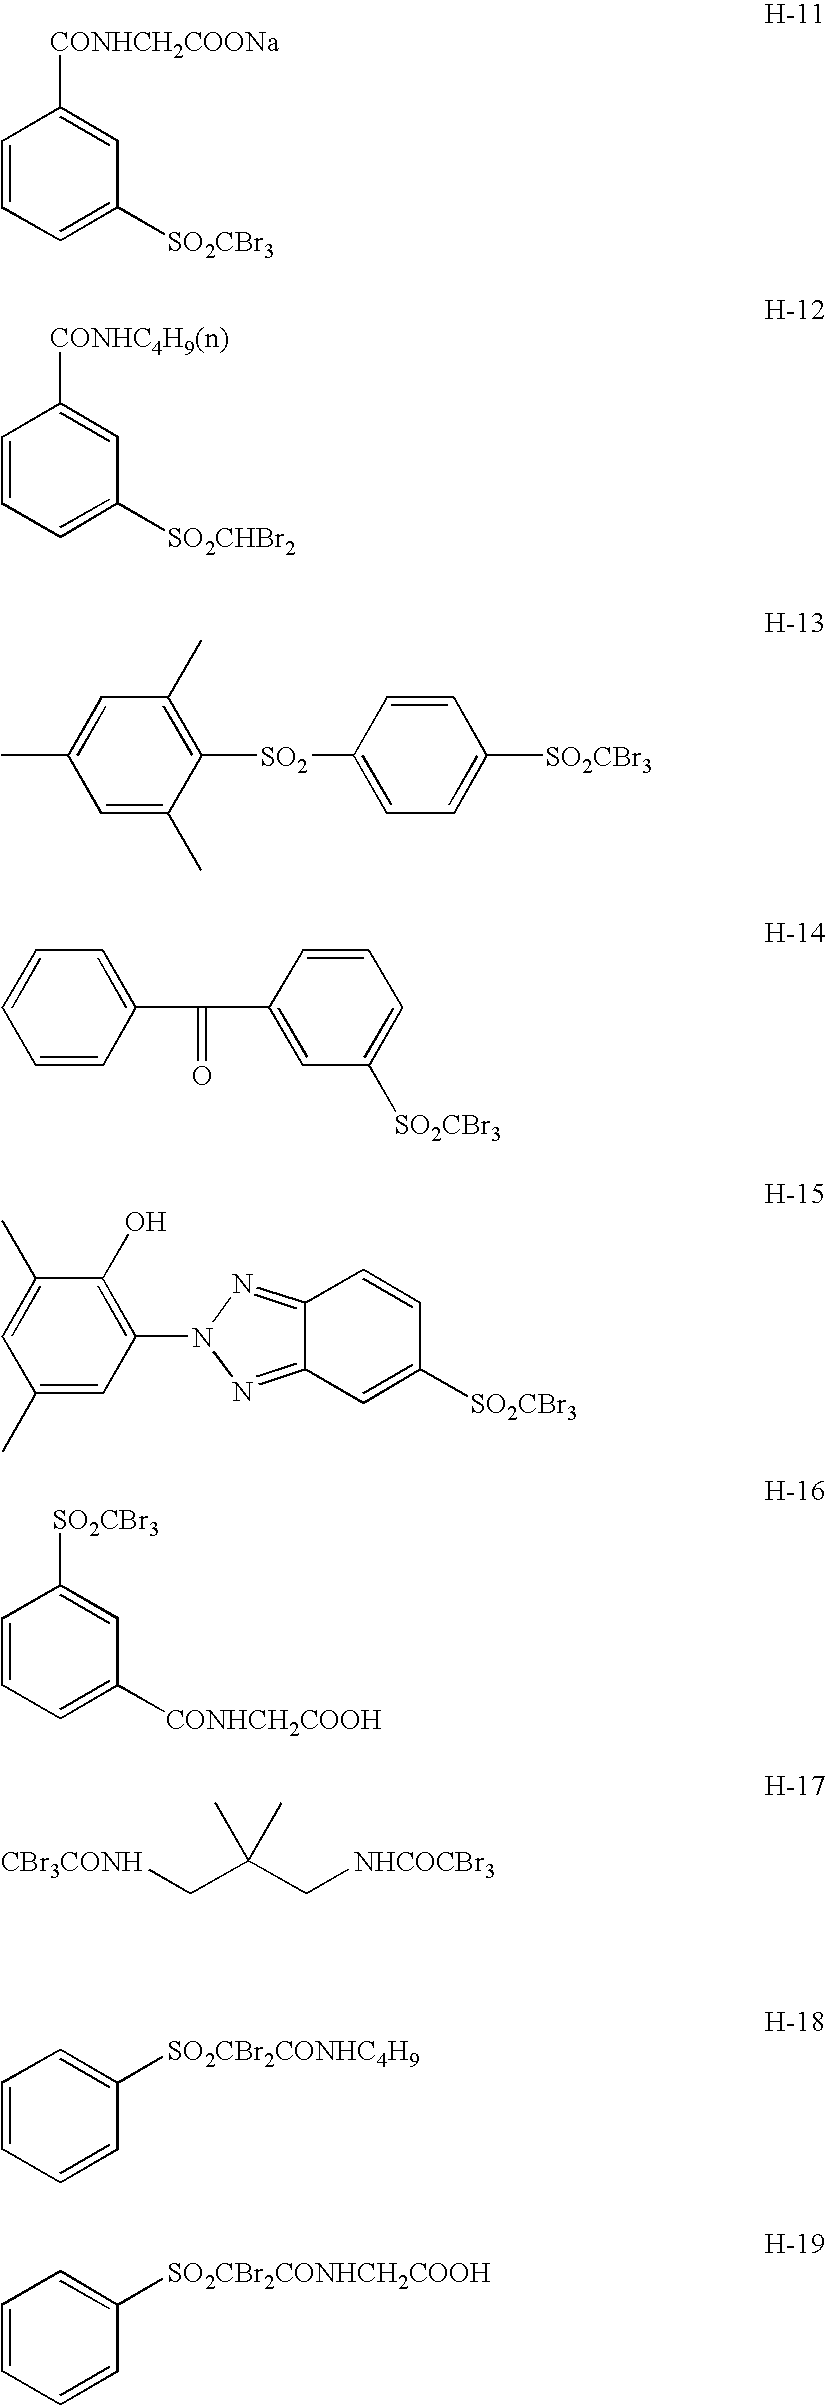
C1=CC=C([SO2CBr3])C=C1[CONHCH2COONa].C1=CC=C([SO2CHBr2])C=C1[CONHC4H9(n)].CC1=CC(C)=C([SO2]C2=CC=C([SO2CBr3])C=C2)C(C)=C1.C1=CC=CC(C(=O)C2=CC([SO2CBr3])=CC=C2)=C1.C1(C)=CC(C)=CC(N2N=C3C(=N2)C=C([SO2CBr3])C=C3)=C1O.C1=CC=C([CONHCH2COOH])C=C1[SO2CBr3].[CBr3CONH]CC(C[NHCOCBr3])(C)C.C1=CC=CC([SO2CBr2CONHC4H9])=C1.C1=CC=CC([SO2CBr2CONHCH2COOH])=C1
